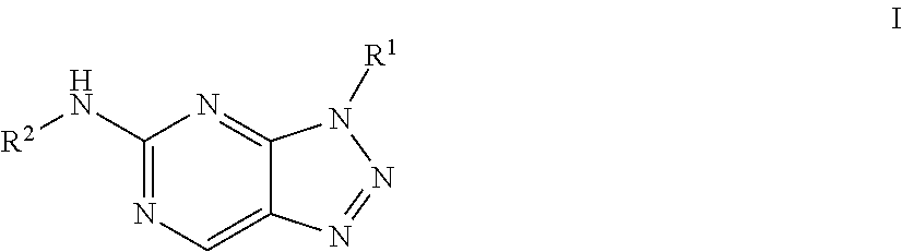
C1(N[R2])=NC=C2C(=N1)N([R1])N=N2
